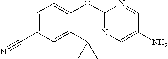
C1=C(C#N)C=C(C(C)(C)C)C(OC2=NC=C(N)C=N2)=C1
